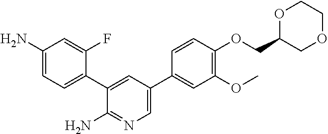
C1=C(C2=CC(OC)=C(OCC3COCCO3)C=C2)C=C(C2=CC=C(N)C=C2F)C(N)=N1
